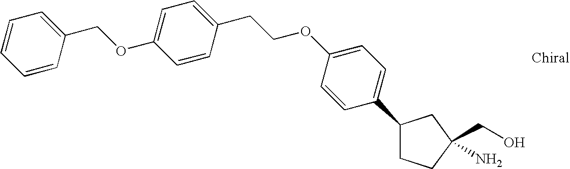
C1(C2=CC=C(OCCC3=CC=C(OCC4=CC=CC=C4)C=C3)C=C2)CCC(CO)(N)C1
